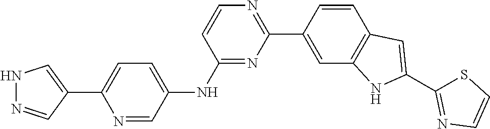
N1=C(NC2=CC=C(C3=CNN=C3)N=C2)C=CN=C1C1=CC2=C(C=C1)C=C(C1=NC=CS1)N2
